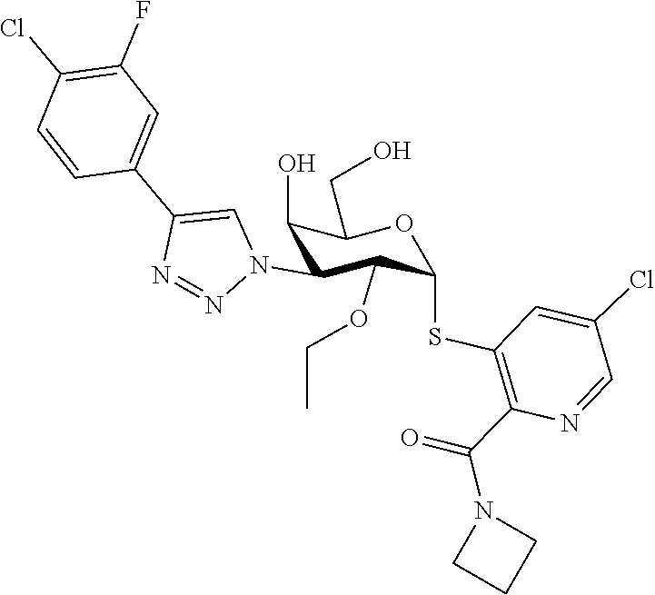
C1CN(C(=O)C2=C(SC3C(OCC)C(N4C=C(C5=CC(F)=C(Cl)C=C5)N=N4)C(O)C(CO)O3)C=C(Cl)C=N2)C1
